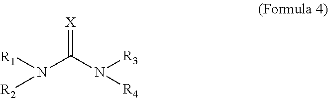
N(C(N([R3])[R4])=[X])([R1])[R2]
